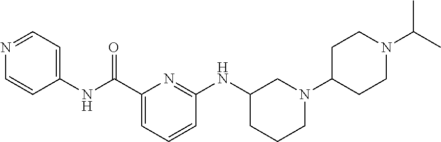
C1=CN=CC=C1NC(C1=CC=CC(NC2CCCN(C3CCN(C(C)C)CC3)C2)=N1)=O
